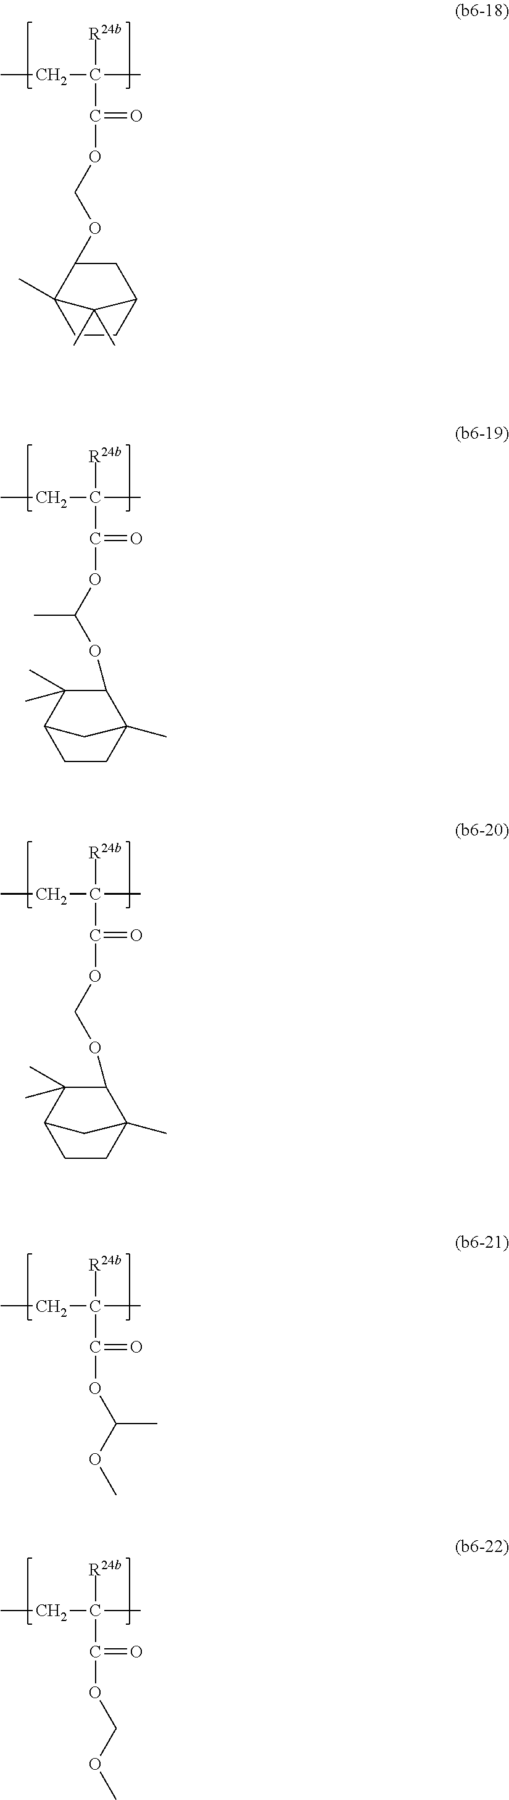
CCC(C)([R24b])C(=O)OC(OC1C2(C)CCC(C1(C)C)C2)C.CCC(C)([R24b])C(=O)OCOC1C2(C)CCC(C1(C)C)C2.CCC(C)([R24b])C(=O)OC(OC)C.CCC(C)([R24b])C(=O)OCOC.CCC(C)([R24b])C(=O)OCOC1CC2CCC1(C)C2(C)C
